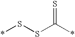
*SSC(*)=S
